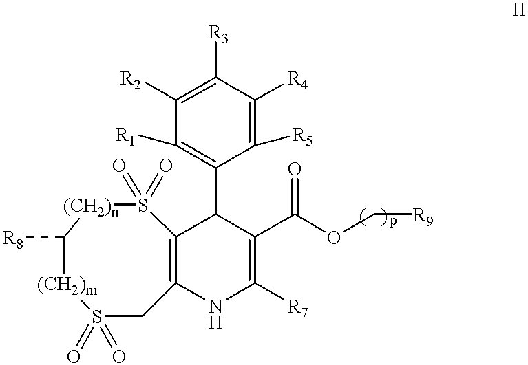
C12=C(NC([R7])=C(C(OC[R9])=O)C1C1=C([R1])C([R2])=C([R3])C([R4])=C1[R5])CS(=O)(=O)[(CH2)m]C([R8])[(CH2)n]S2(=O)=O
